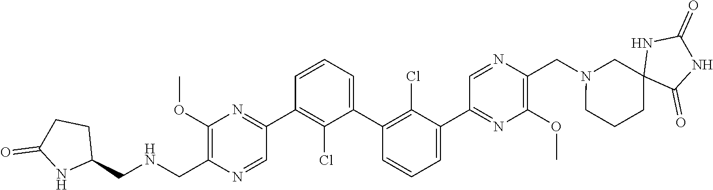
C1(C2=NC(OC)=C(C[HN]CC3CCC(=O)N3)N=C2)=C(Cl)C(C2=C(Cl)C(C3=NC(OC)=C(CN4CC5(CCC4)C(=O)NC(=O)N5)N=C3)=CC=C2)=CC=C1
